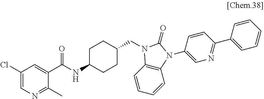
C1(Cl)=CN=C(C)C(C(NC2CCC(CN3C4=C(C=CC=C4)N(C4=CN=C(C5=CC=CC=C5)C=C4)C3=O)CC2)=O)=C1
